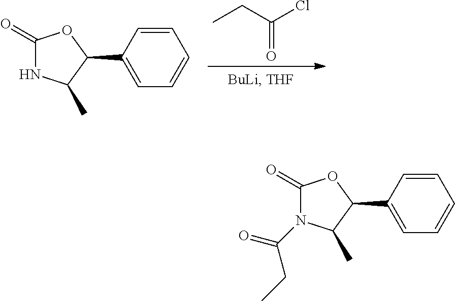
CCC(Cl)=O.C1(=O)NC(C)C(C2=CC=CC=C2)O1.C1(=O)N(C(=O)CC)C(C)C(C2=CC=CC=C2)O1
